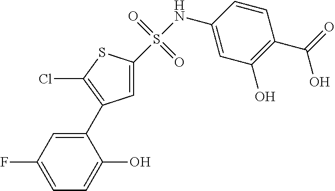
N(C1=CC(O)=C(C(=O)O)C=C1)S(=O)(=O)C1=CC(C2=CC(F)=CC=C2O)=C(Cl)S1
